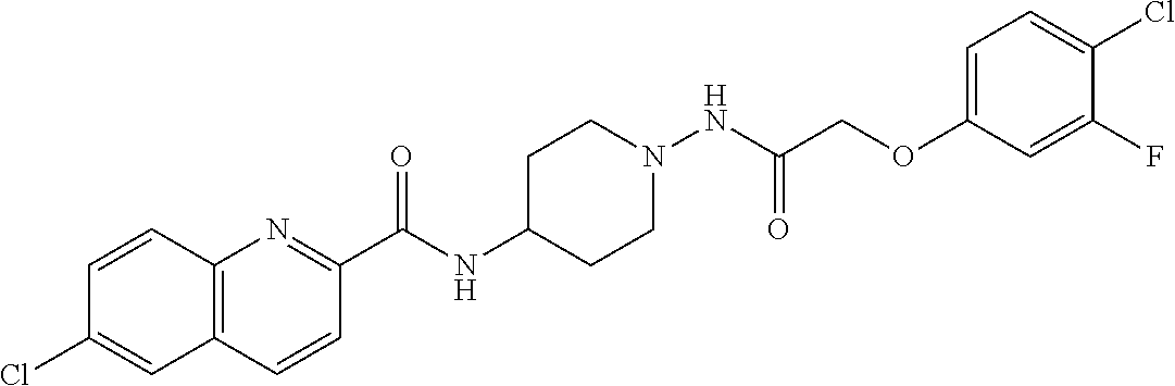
C12=C(C=CC(C(NC3CCN(NC(=O)COC4=CC=C(Cl)C(F)=C4)CC3)=O)=N1)C=C(Cl)C=C2
